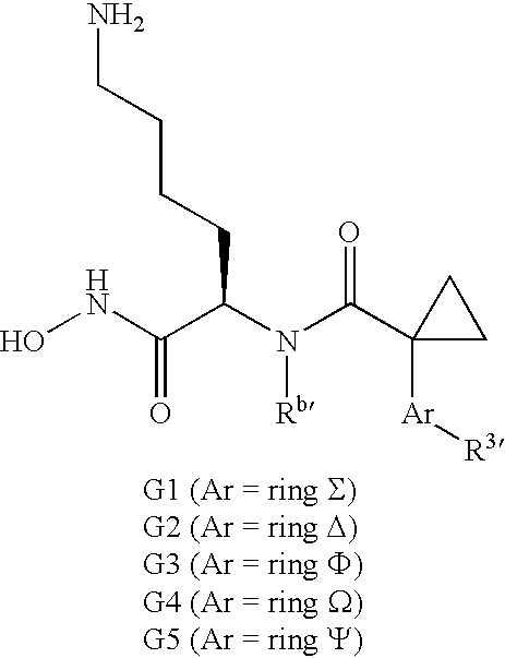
ONC(=O)C(CCCCN)N([Rb])C(=O)C1([Ar][R3])CC1
